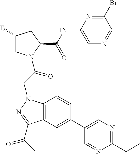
BrC1=NC(NC(C2CC(F)CN2C(CN2C3=C(C(C(C)=O)=N2)C=C(C2=CN=C(CC)N=C2)C=C3)=O)=O)=CN=C1
